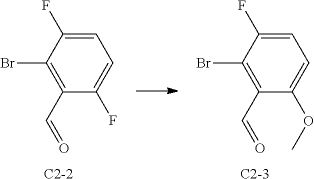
C1=C(F)C(Br)=C(C=O)C(F)=C1.[C2-2].C1=C(F)C(Br)=C(C=O)C(OC)=C1.[C2-3]
